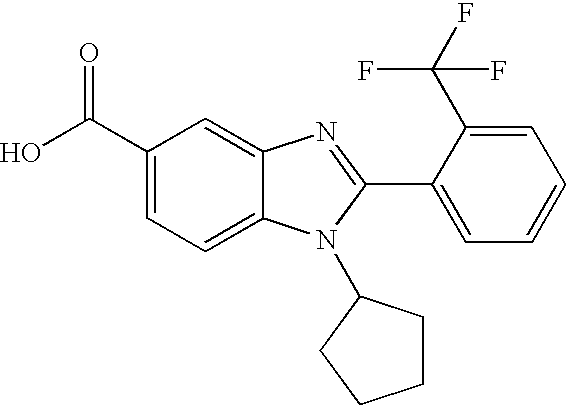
C1(C(O)=O)=CC=C2C(=C1)N=C(C1=CC=CC=C1C(F)(F)F)N2C1CCCC1
